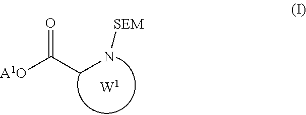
C(N[SEM])C([A1O])=O
